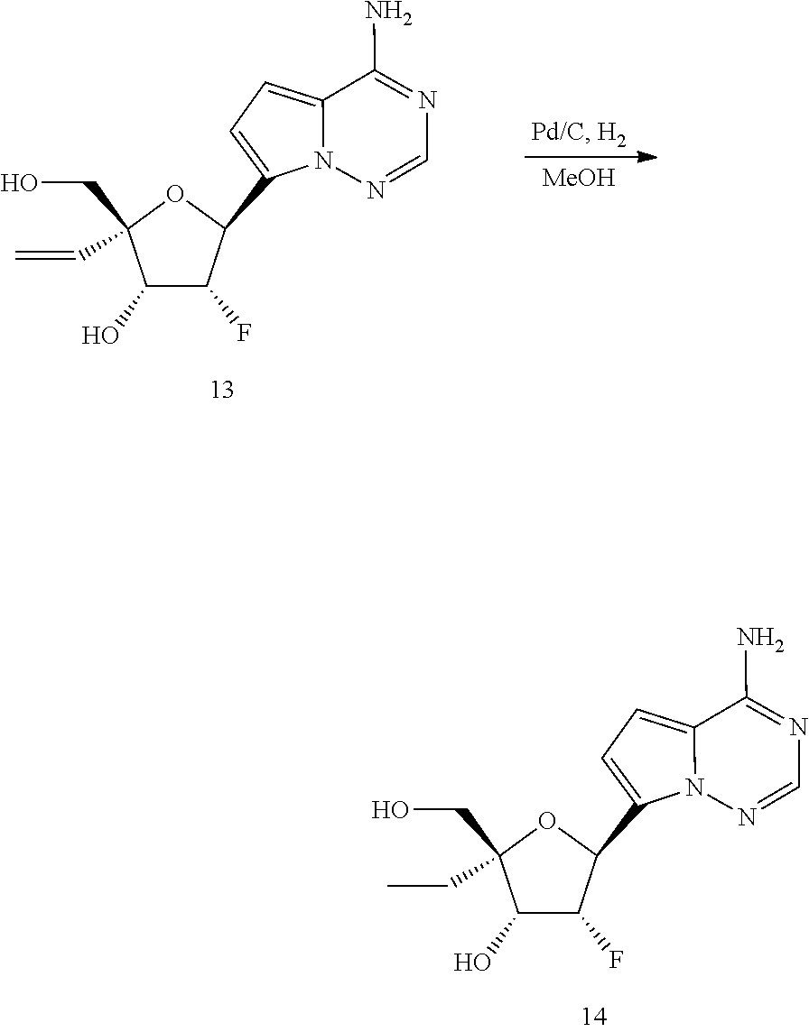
N1=C(N)C2=CC=C(C3OC(CO)(CC)C(O)C3F)N2N=C1.N1=C(N)C2=CC=C(C3OC(CO)(C=C)C(O)C3F)N2N=C1.[MeOH]
